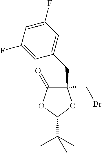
C1(CC2=CC(F)=CC(F)=C2)(CBr)C(=O)OC(C(C)(C)C)O1
